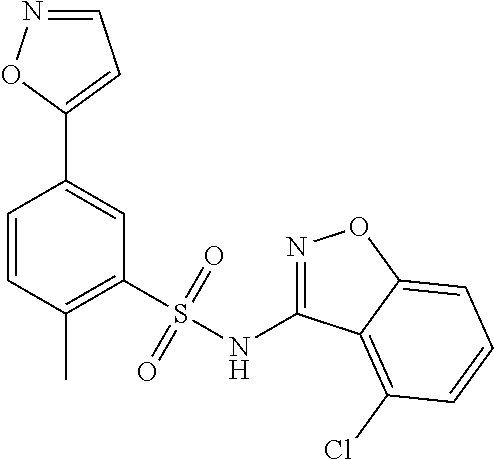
C1=CC(C)=C(S(NC2=NOC3=CC=CC(Cl)=C23)(=O)=O)C=C1C1=CC=NO1
